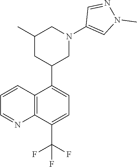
N1(C)N=CC(N2CC(C)CC(C3=CC=C(C(F)(F)F)C4=C3C=CC=N4)C2)=C1
